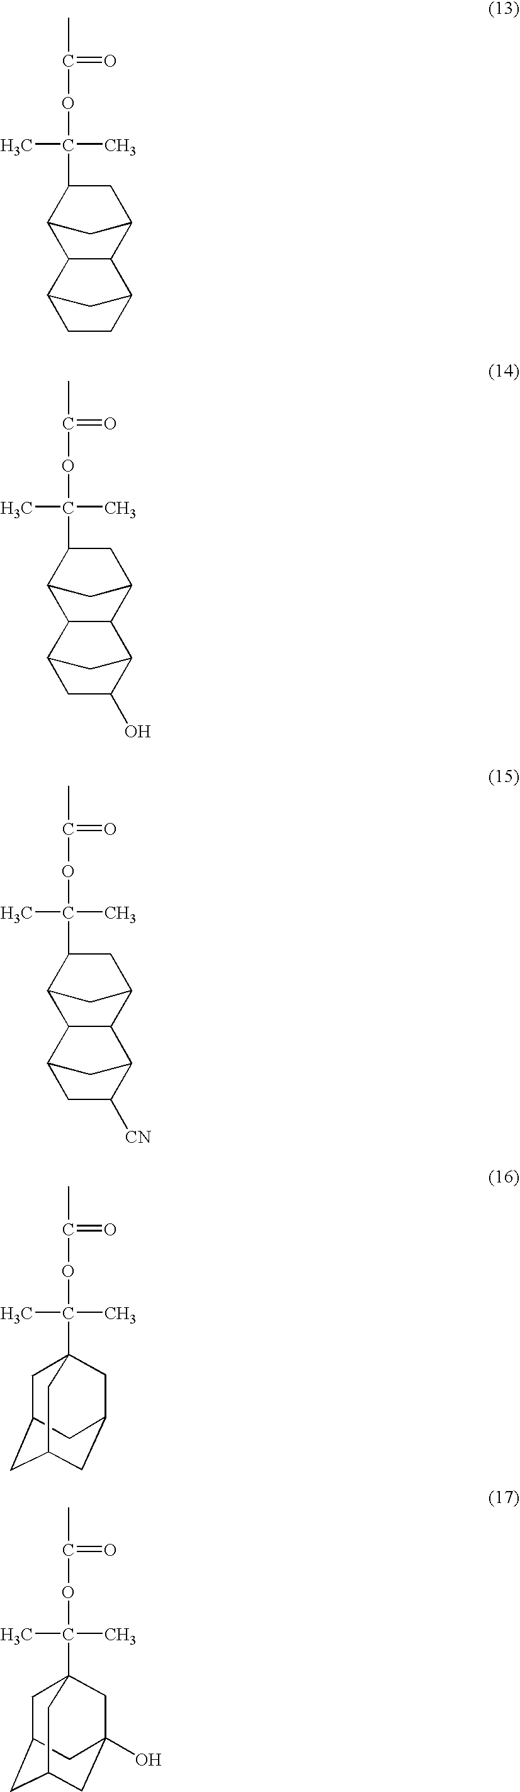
C12CC(CC1C(C)(C)OC(C)=O)C1C3CCC(C3)C21.C12CC(CC1C(C)(C)OC(C)=O)C1C3C(O)CC(C3)C21.C(C)(C)(OC(C)=O)C12CC3CC(CC(C1)C3)C2.C(C)(C)(OC(C)=O)C12CC3CC(CC(O)(C1)C3)C2.C12CC(CC1C(C)(C)OC(C)=O)C1C3C([CN])CC(C3)C21
